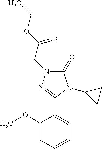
C1(C2=NN(CC(OCC)=O)C(=O)N2C2CC2)=CC=CC=C1OC
